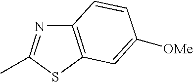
C12=C(SC(C)=N1)C=C([OMe])C=C2
